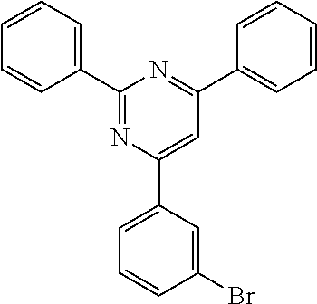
C1(C2=CC=CC=C2)=NC(C2=CC=CC(Br)=C2)=CC(C2=CC=CC=C2)=N1
